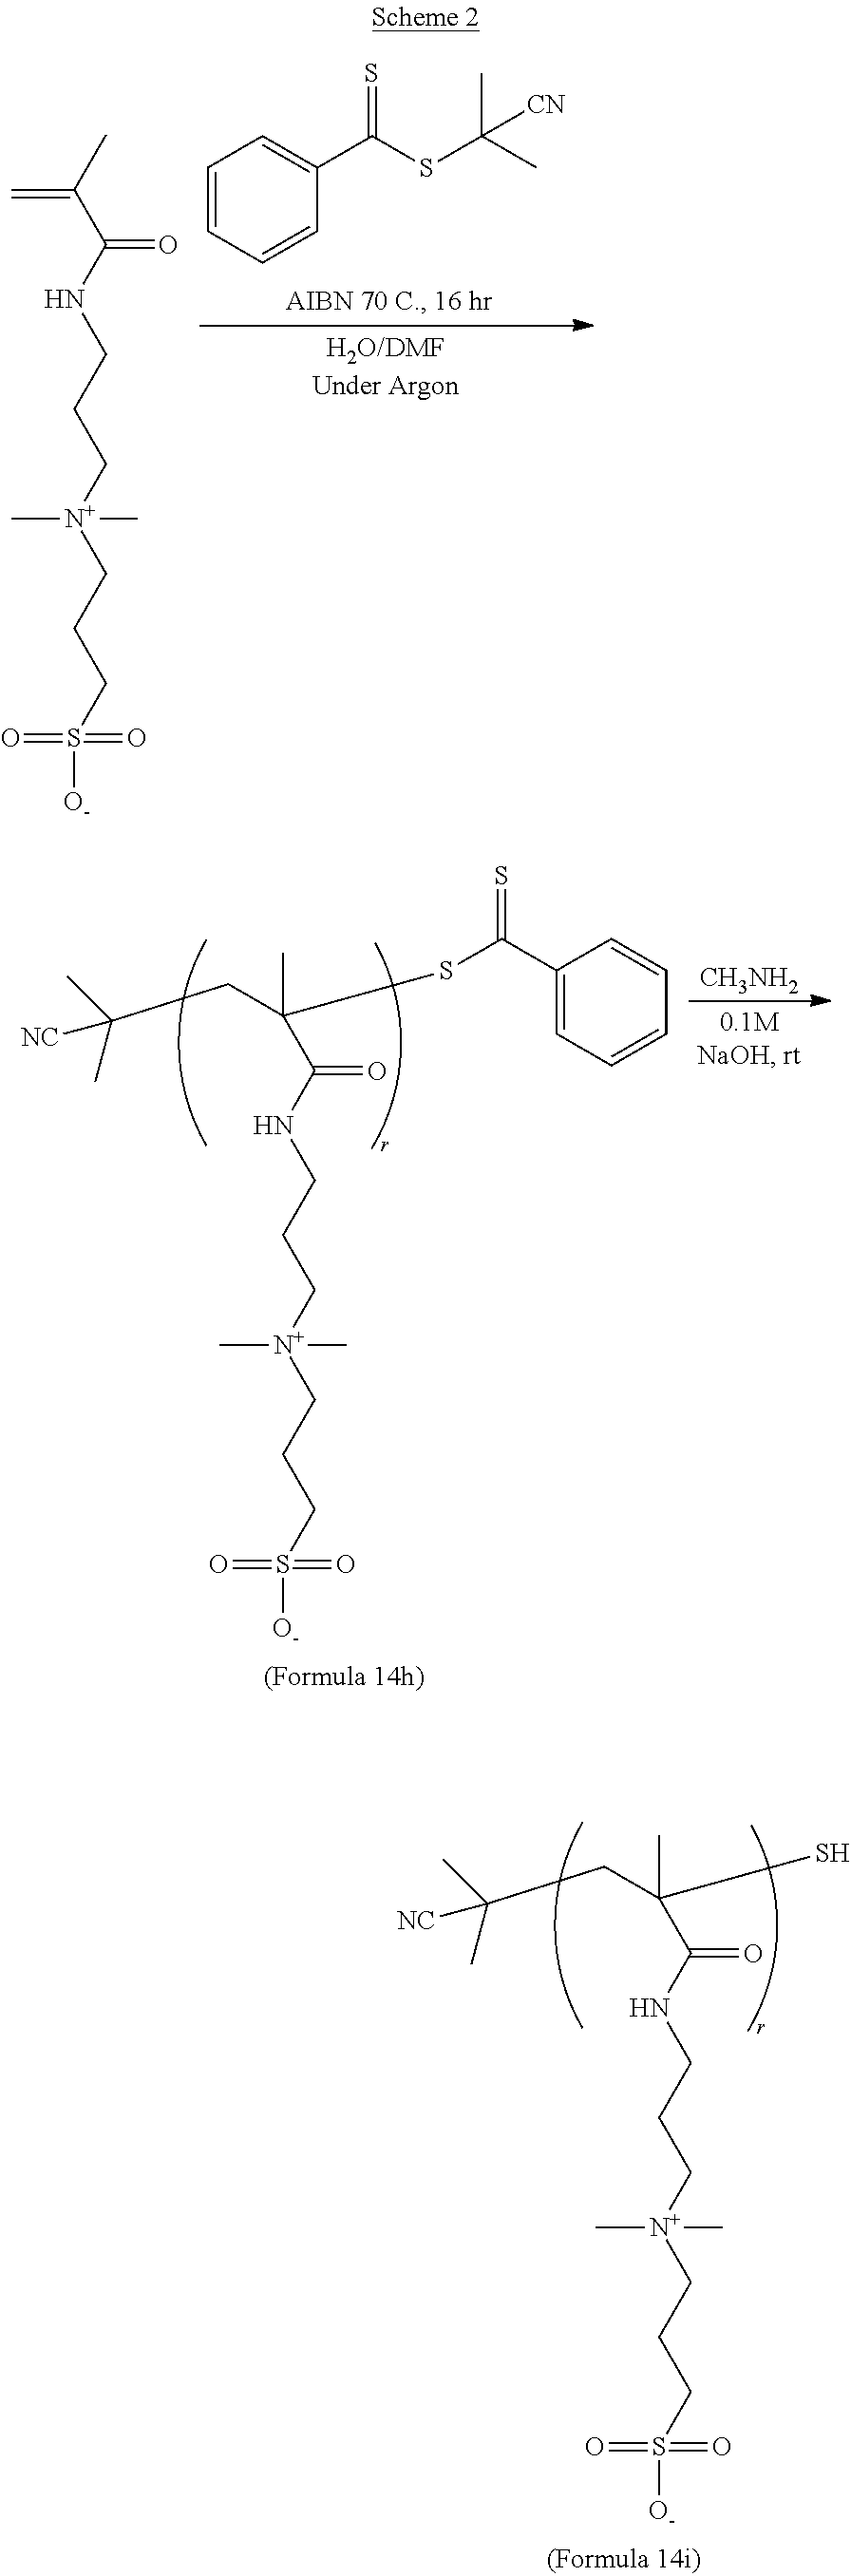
C1=CC=CC(C(SC(C)(C)[CN])=S)=C1.C=C(C)C(NCCC[N+](C)(C)CCCS([O-])(=O)=O)=O.C(C)(C(NCCC[N+](C)(C)CCCS([O-])(=O)=O)=O)(S)CC([NC])(C)C.C(C)(C(NCCC[N+](C)(C)CCCS([O-])(=O)=O)=O)(SC(C1=CC=CC=C1)=S)CC([NC])(C)C.[CH3NH2]
